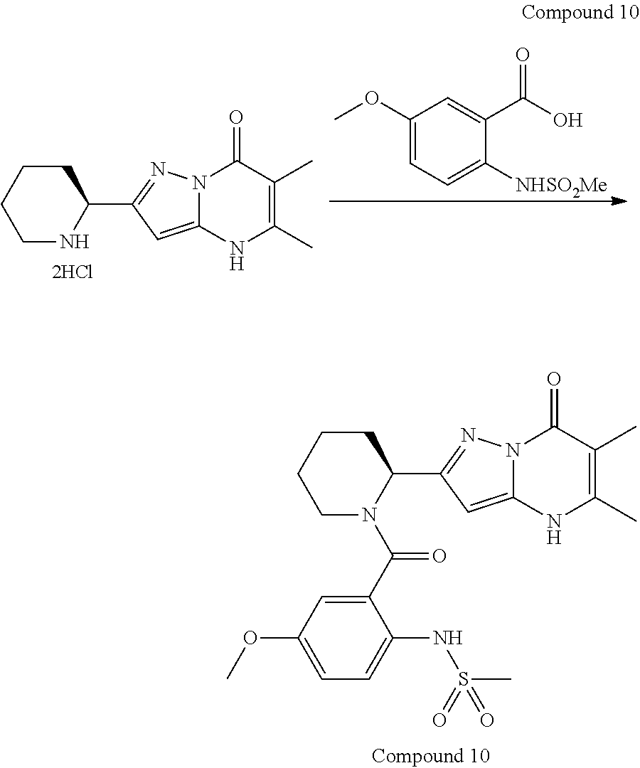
C1NC(C2=NN3C(=C2)NC(C)=C(C)C3=O)CCC1.C1(OC)=CC=C([NHSO2Me])C(C(O)=O)=C1.C1N(C(C2=CC(OC)=CC=C2NS(=O)(C)=O)=O)C(C2=NN3C(=C2)NC(C)=C(C)C3=O)CCC1
